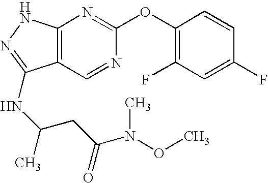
C12=C(NN=C1NC(C)CC(N(OC)C)=O)N=C(OC1=C(F)C=C(F)C=C1)N=C2
